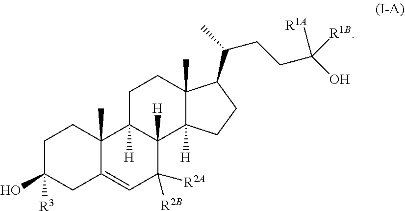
C1C([R3])(O)CC2=CC([R2A])([R2B])C3([H])C([H])(C2(C)C1)CCC1(C)C3([H])CCC1C(C)CCC(O)([R1A])[R1B]
